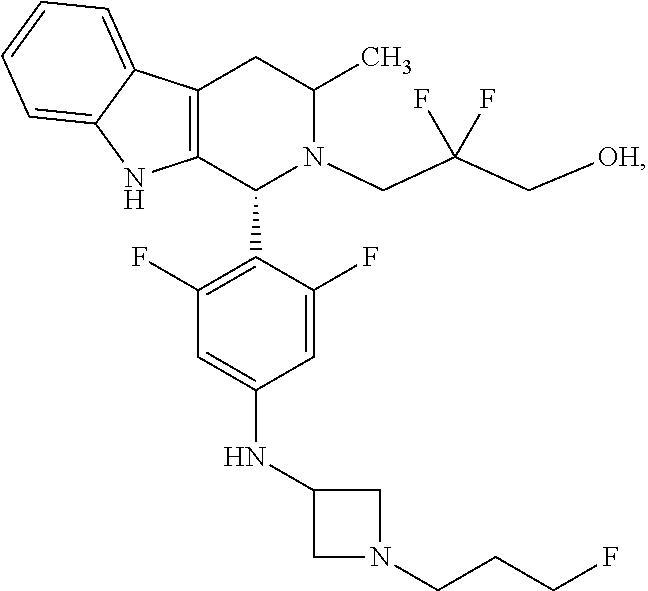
C12=C(C(C3=C(F)C=C(NC4CN(CCCF)C4)C=C3F)N(CC(C[OH])(F)F)C(C)C1)NC1=CC=CC=C21
